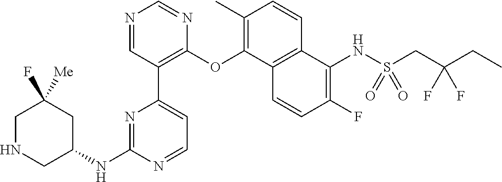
C1NCC(NC2=NC(C3=C(OC4=C(C)C=CC5=C4C=CC(F)=C5NS(=O)(=O)CC(CC)(F)F)N=CN=C3)=CC=N2)CC1([Me])F
